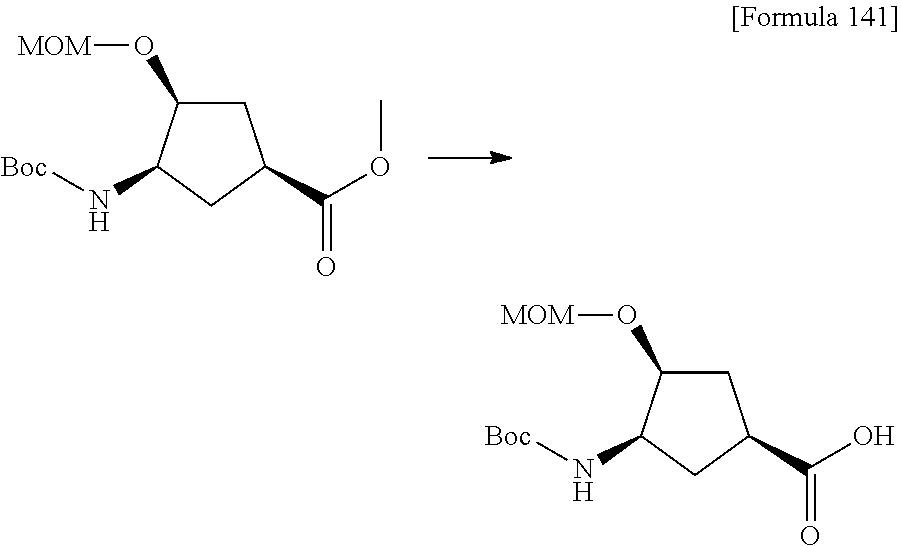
C1C(O[MOM])C(N[Boc])CC1C(=O)OC.C1C(O[MOM])C(N[Boc])CC1C(=O)O
